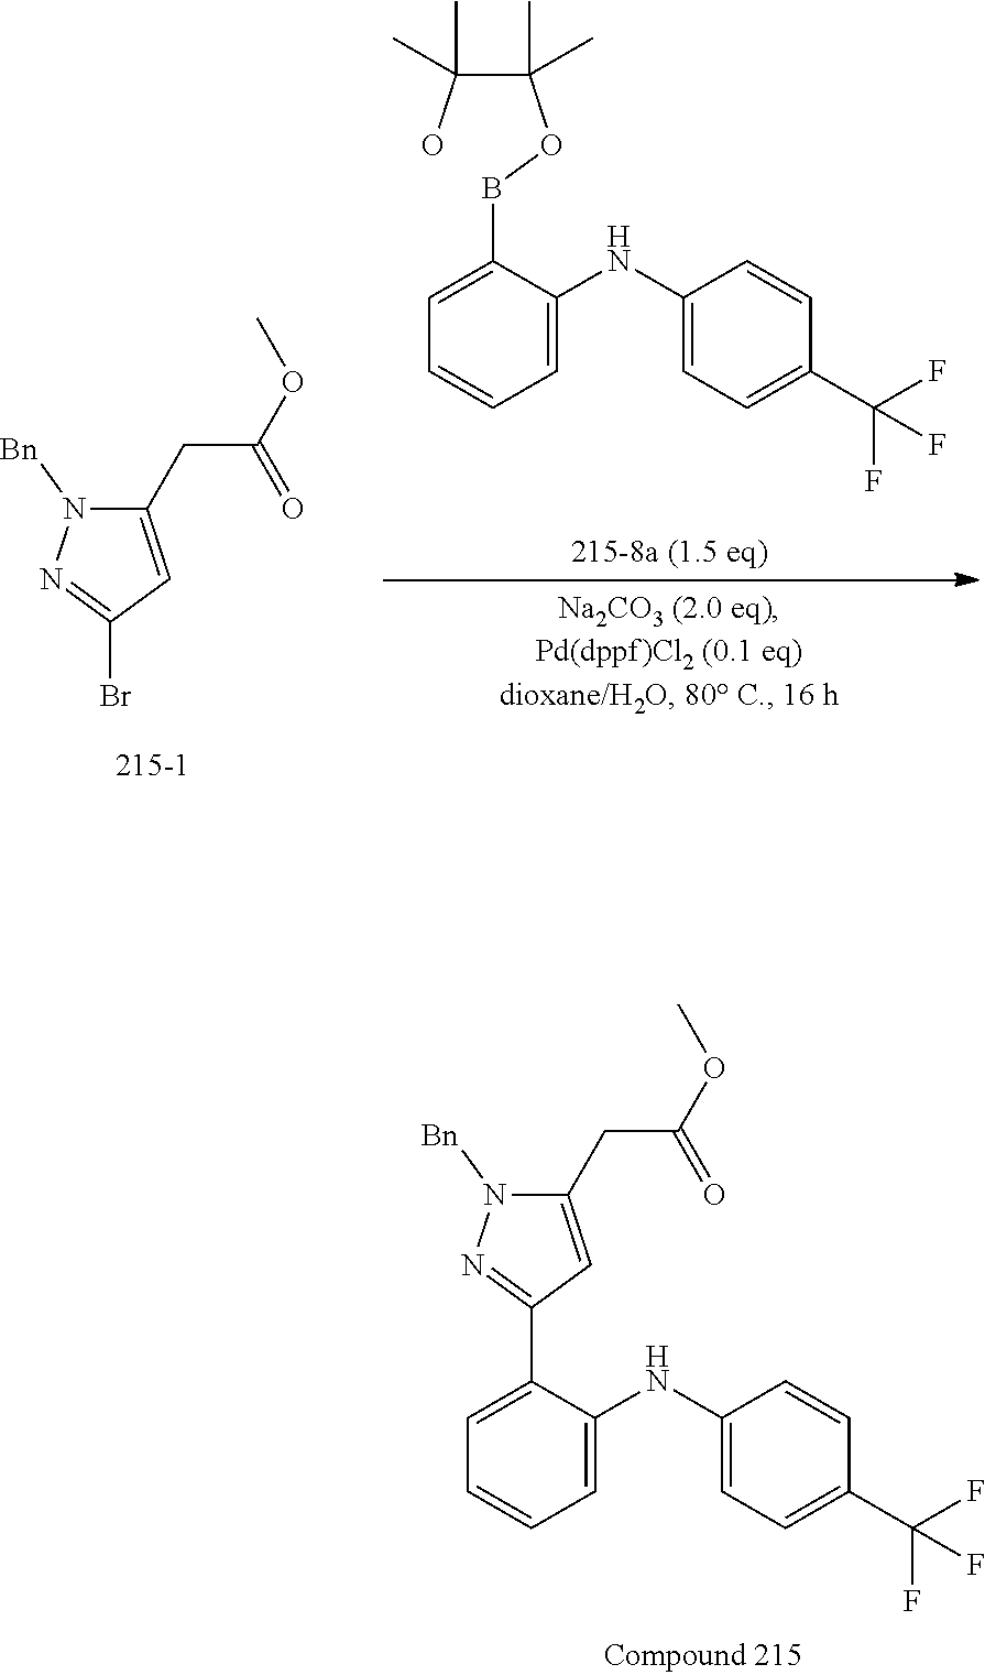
C1(C2=NN([Bn])C(CC(OC)=O)=C2)=CC=CC=C1NC1=CC=C(C(F)(F)F)C=C1.C(C(O)(C)C)(OBC1=CC=CC=C1NC1=CC=C(C(F)(F)F)C=C1)(C)C.BrC1=NN([Bn])C(CC(OC)=O)=C1
